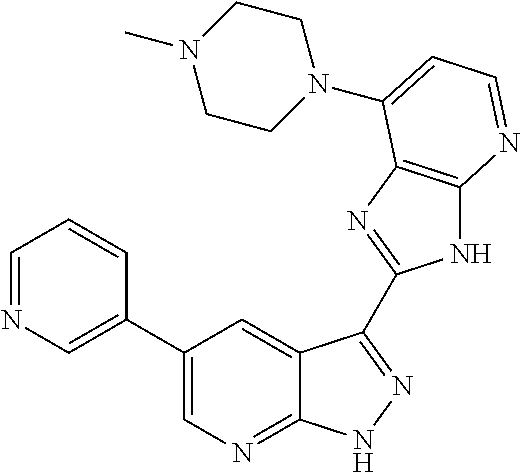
C1=NC=C(C2=CN=C3C(=C2)C(C2=NC4=C(N2)N=CC=C4N2CCN(C)CC2)=NN3)C=C1
